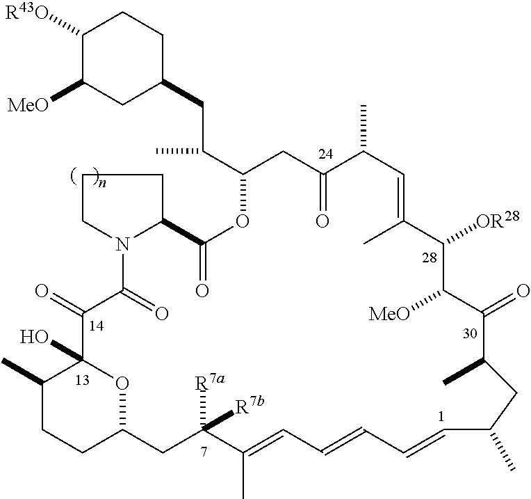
C1([R43O])C([MeO])CC(CC(C2CC(=O)C(C)C=C(C)C([OR28])C([MeO])C(=O)C(C)CC(C)C=CC=CC=C(C)C([R7a])([R7b])CC3OC(O)(C(=O)C(=O)N4C(C(=O)O2)CCC4)C(C)CC3)C)CC1
